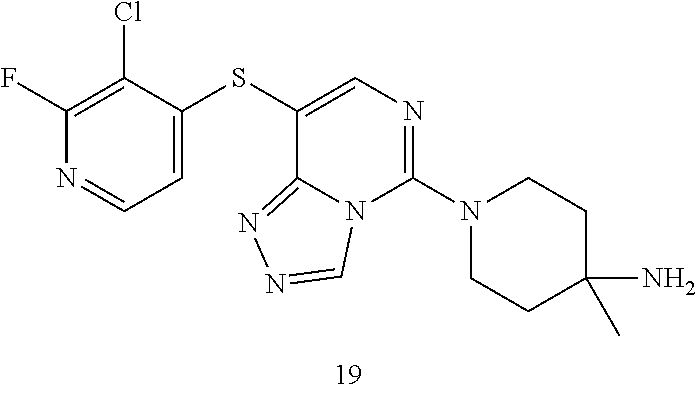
C1(N2CCC(N)(C)CC2)=NC=C(SC2=CC=NC(F)=C2Cl)C2=NN=CN12
